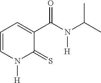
C1=CN([H])C(=S)C(C(N(C(C)C)[H])=O)=C1
